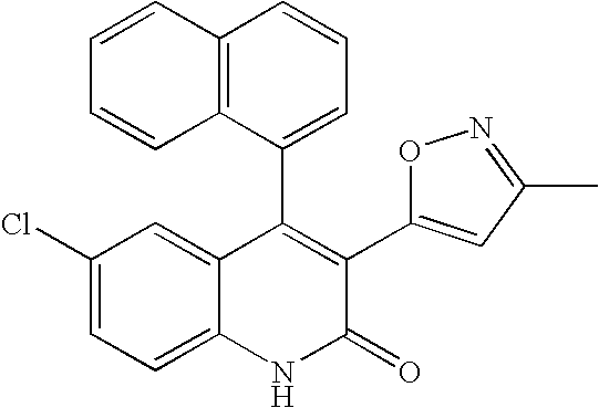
C1(Cl)=CC=C2C(=C1)C(C1=CC=CC3=C1C=CC=C3)=C(C1=CC(C)=NO1)C(=O)N2
